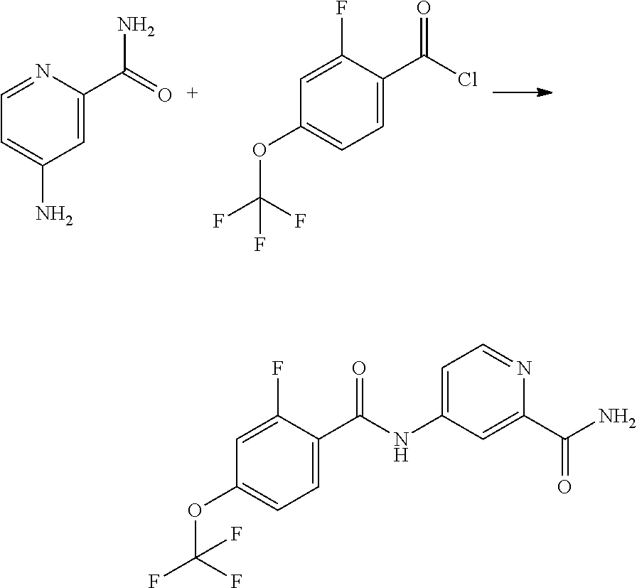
C1=NC(C(=O)N)=CC(N)=C1.C1=C(F)C(C(Cl)=O)=CC=C1OC(F)(F)F.C1=C(F)C(C(NC2=CC=NC(C(N)=O)=C2)=O)=CC=C1OC(F)(F)F
